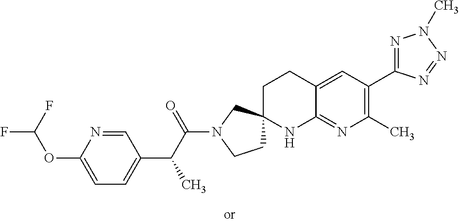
C1=C(OC(F)F)N=CC(C(C(N2CCC3(C2)CCC2=CC(C4=NN(C)N=N4)=C(C)N=C2N3)=O)C)=C1
